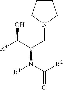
C1CCN(CC(N(C([R2])=O)[R1])C([R3])O)C1
